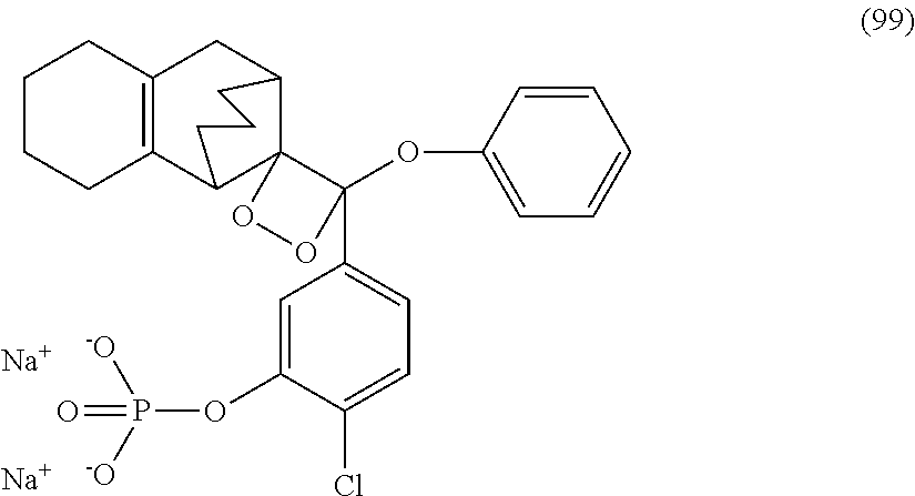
C12=C(CC3C4(C1CCC3)C(OC1=CC=CC=C1)(C1=CC=C(Cl)C(OP([-O])([-O])=O)=C1)OO4)CCCC2.[Na].[Na]
